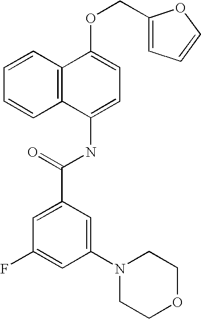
C1=CC2=C(C=C1)C(NC(C1=CC(F)=CC(N3CCOCC3)=C1)=O)=CC=C2OCC1=CC=CO1
